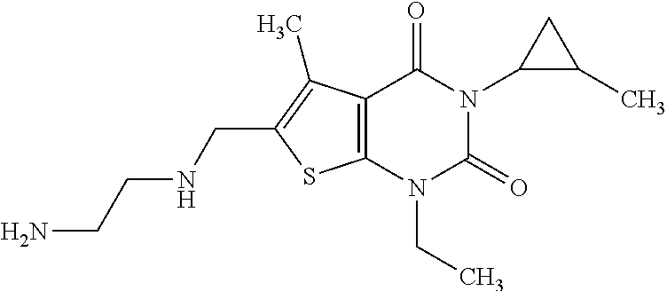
C12=C(N(CC)C(=O)N(C3C(C)C3)C1=O)SC(CNCCN)=C2C
